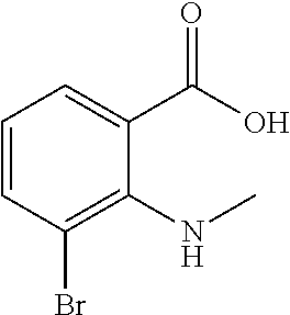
C1=CC(Br)=C(NC)C(C(O)=O)=C1
